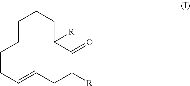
C1=CCCC=CCC([R])C(=O)C([R])CC1
